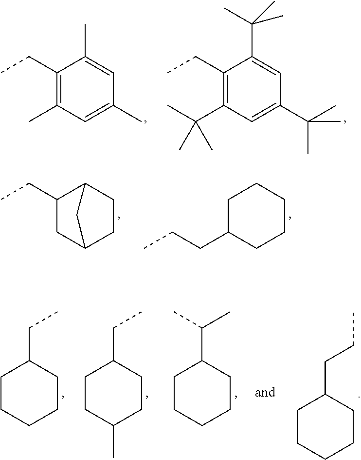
C1(CC)=C(C)C=C(C)C=C1C.C1(CC)=C(C(C)(C)C)C=C(C(C)(C)C)C=C1C(C)(C)C.C1C2CCC(C1CC)C2.C1(CCC)CCCCC1.C1CCCCC1CC.C1CC(C)CCC1CC.C1CCCCC1C(C)C.C1CCCCC1CCC
